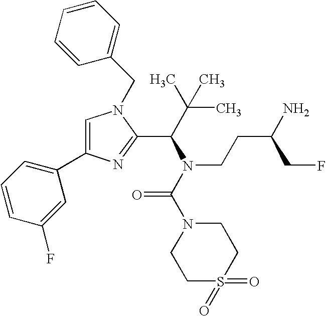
C1=C(C2=CC=CC(F)=C2)N=C(C(C(C)(C)C)N(C(N2CCS(=O)(=O)CC2)=O)CCC(N)CF)N1CC1=CC=CC=C1
